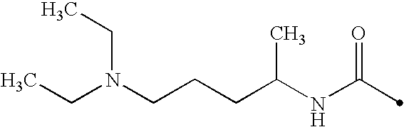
C(NC(=O)C)(CCCN(CC)CC)C
